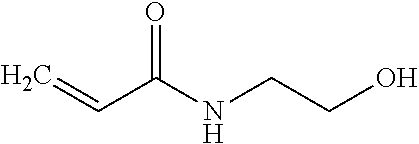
C=CC(NCCO)=O
